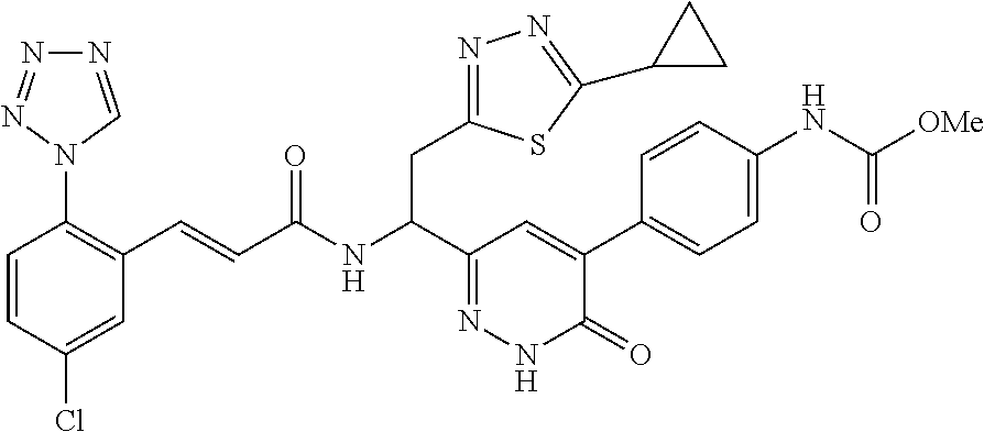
C1=CC(Cl)=CC(C=CC(NC(C2=NNC(=O)C(C3=CC=C(NC([OMe])=O)C=C3)=C2)CC2=NN=C(C3CC3)S2)=O)=C1N1N=NN=C1
